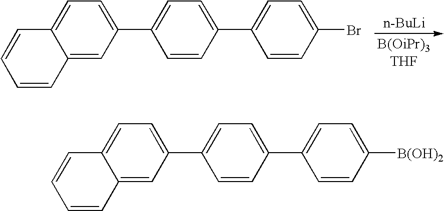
[n-BuLi].C12=CC(C3=CC=C(C4=CC=C(Br)C=C4)C=C3)=CC=C1C=CC=C2.C12=CC(C3=CC=C(C4=CC=C([B(OH)2])C=C4)C=C3)=CC=C1C=CC=C2
